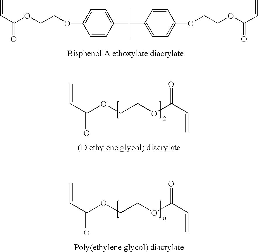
C=CC(=O)OCCOC1=CC=C(C(C2=CC=C(OCCOC(C=C)=O)C=C2)(C)C)C=C1.[Bisphenol A ethoxylate diacrylate].C=CC(=O)OCCOC(C=C)=O.[(Diethylene glycol) diacrylate].C=CC(=O)OCCOC(C=C)=O.[Poly(ethylene glycol) diacrylate]
